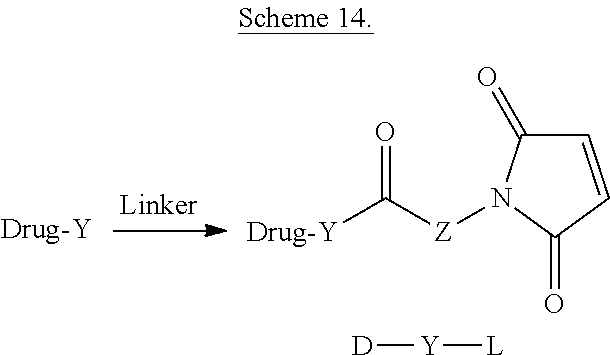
[Drug-Y]C([Z]N1C(=O)C=CC1=O)=O.[D][Y][L]
